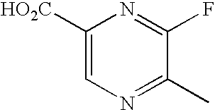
C1([HO2C])=CN=C(C)C(F)=N1
